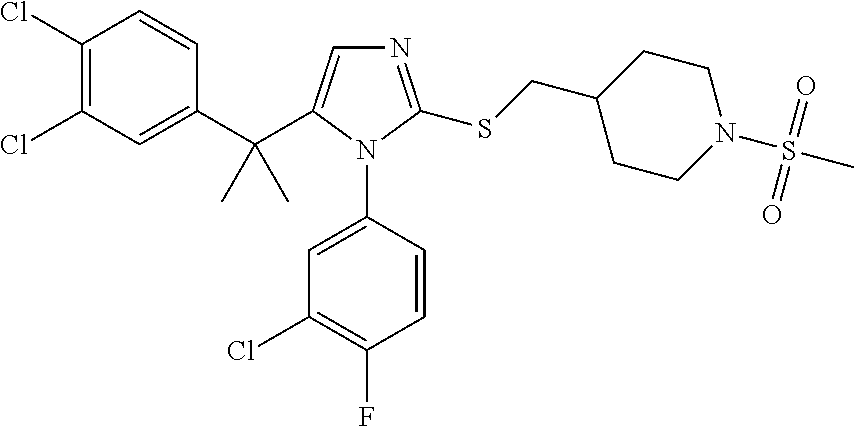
C1(C(C2=CN=C(SCC3CCN(S(C)(=O)=O)CC3)N2C2=CC(Cl)=C(F)C=C2)(C)C)=CC(Cl)=C(Cl)C=C1
